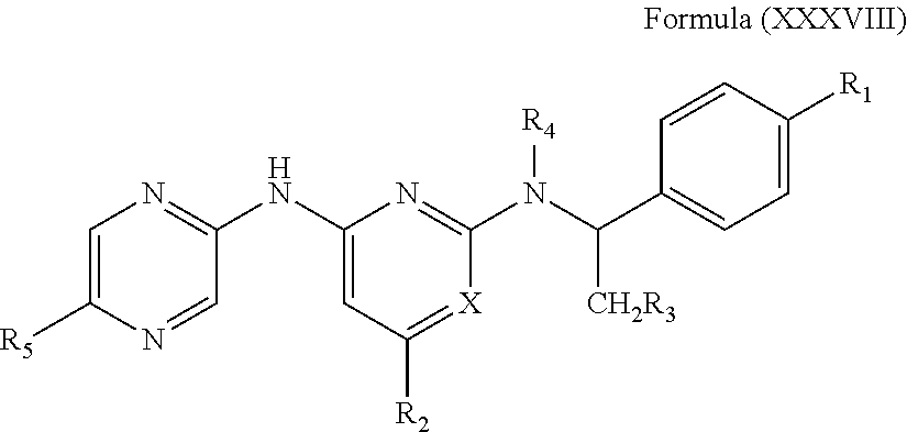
C1=C([R5])N=CC(NC2=CC([R2])=[X]C(N(C(C3=CC=C([R1])C=C3)[CH2R3])[R4])=N2)=N1
